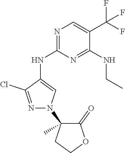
N1=C(NC2=CN(C3(C)C(=O)OCC3)N=C2Cl)N=C(NCC)C(C(F)(F)F)=C1
